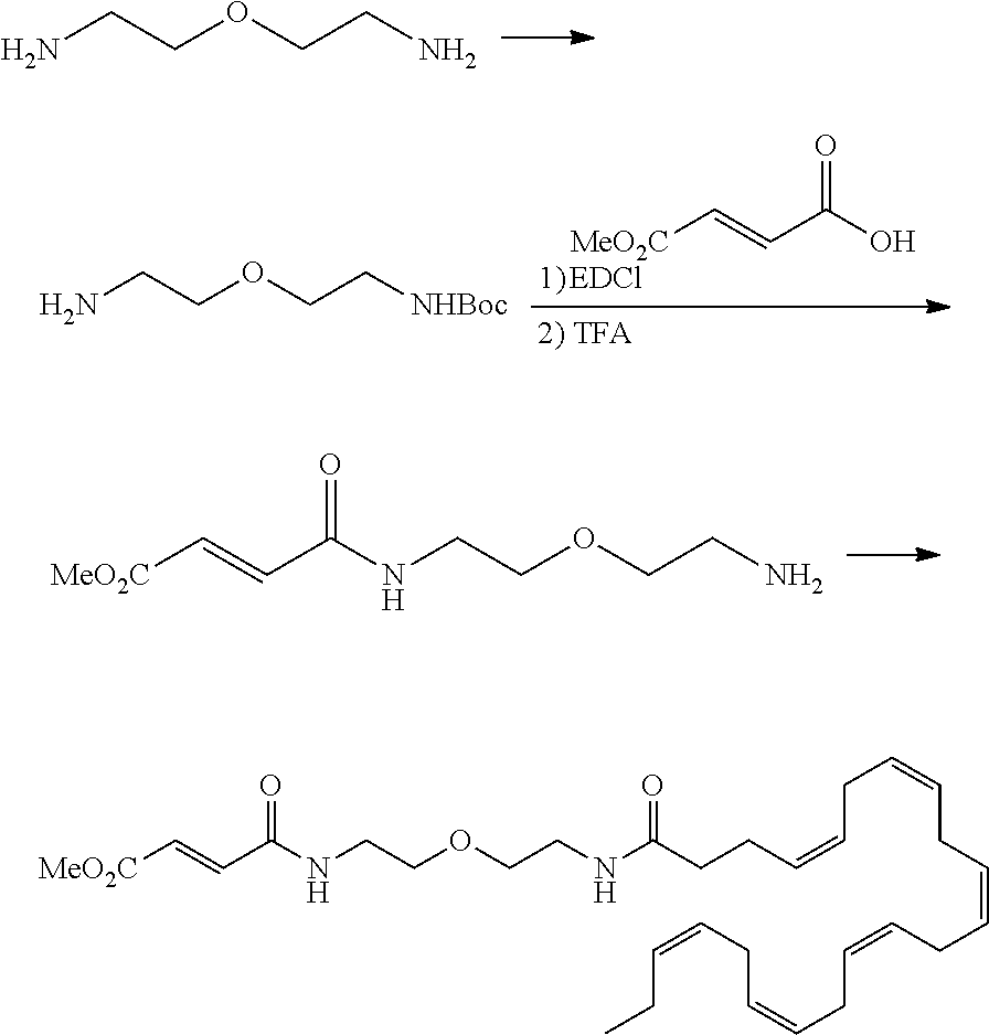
NCCOCCN.N(CCOCCN)C(C=C[MeO2C])=O.NCCOCC[NHBoc].[MeO2C]C=CC(O)=O.N(CCOCCNC(CCC=CCC=CCC=CCC=CCC=CCC=CCC)=O)C(C=C[MeO2C])=O
